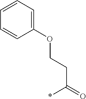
C(OC1=CC=CC=C1)CC(=O)*
